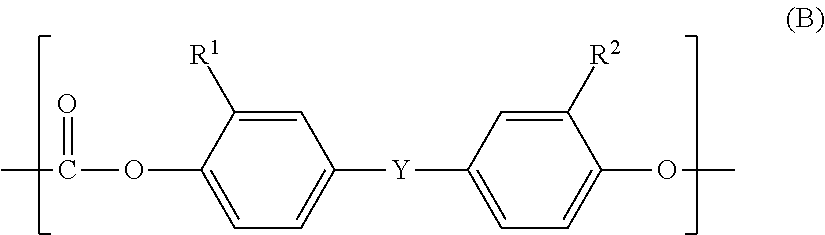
C1([Y]C2=CC=C(OC)C([R2])=C2)=CC=C(OC(C)=O)C([R1])=C1
